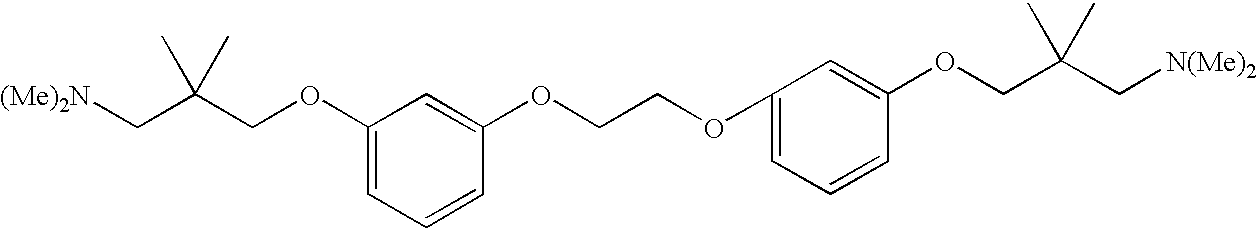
C1(OCC(C[(Me)2N])(C)C)=CC=CC(OCCOC2=CC=CC(OCC(C[N(Me)2])(C)C)=C2)=C1
